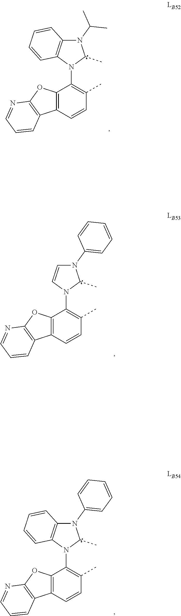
N1(C(C)C)C2=C(N(C3=C(C)C=CC4=C3OC3=C4C=CC=N3)C1C)C=CC=C2.N1(C2=CC=CC=C2)C=CN(C2=C(C)C=CC3=C2OC2=C3C=CC=N2)C1C.N1(C2=CC=CC=C2)C2=C(N(C3=C(C)C=CC4=C3OC3=C4C=CC=N3)C1C)C=CC=C2
